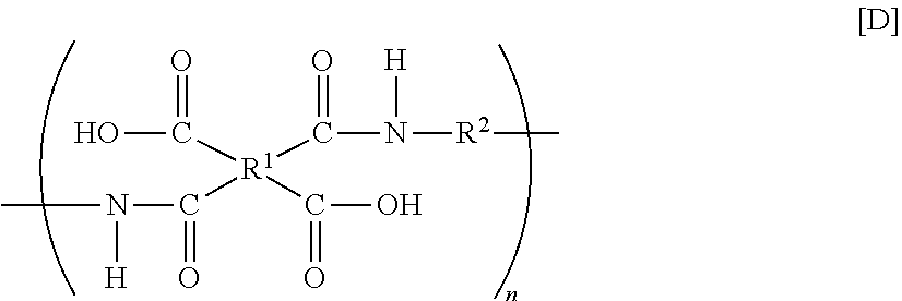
OC([R1](C(N([R2]C)[H])=O)(C(O)=O)C(N(C)[H])=O)=O
